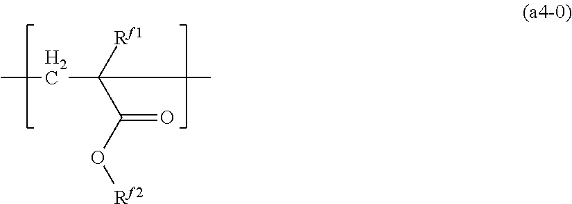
C(C)([Rf1])(C(O[Rf2])=O)CC
